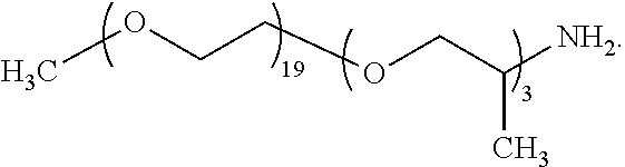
COCCOCC([NH2])C
